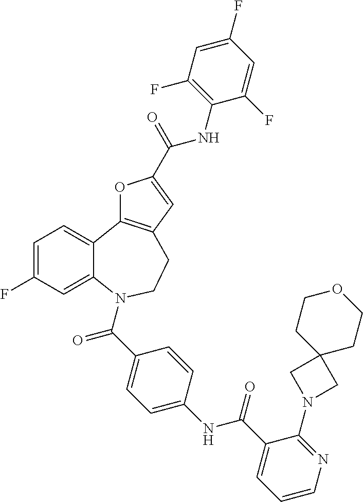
C1=C(F)C=C2C(=C1)C1=C(CCN2C(C2=CC=C(NC(C3=CC=CN=C3N3CC4(C3)CCOCC4)=O)C=C2)=O)C=C(C(=O)NC2=C(F)C=C(F)C=C2F)O1
